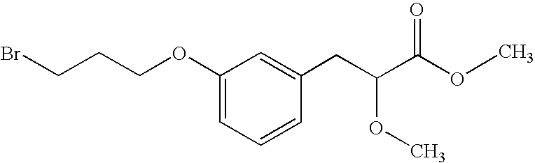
C1=C(OCCCBr)C=C(CC(C(OC)=O)OC)C=C1
